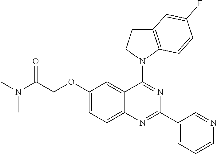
C1(OCC(N(C)C)=O)=CC=C2C(=C1)C(N1CCC3=C1C=CC(F)=C3)=NC(C1=CC=CN=C1)=N2
